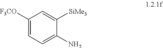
C1([F3CO])=CC=C(N)C([SiMe3])=C1
